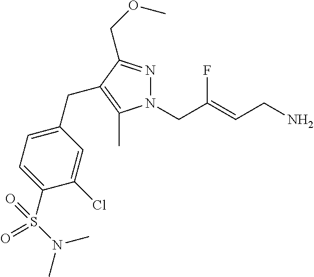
N1=C(COC)C(CC2=CC=C(S(N(C)C)(=O)=O)C(Cl)=C2)=C(C)N1CC(=CCN)F
